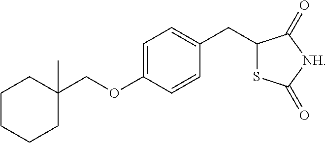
C1CCCC(C)(COC2=CC=C(CC3SC(=O)[NH]C3=O)C=C2)C1
